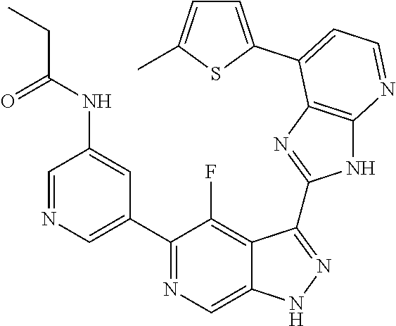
C1=NC=C(C2=NC=C3C(=C2F)C(C2=NC4=C(N2)N=CC=C4C2=CC=C(C)S2)=NN3)C=C1NC(CC)=O
